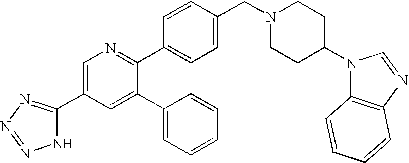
C1=C(C2=NN=NN2)C=C(C2=CC=CC=C2)C(C2=CC=C(CN3CCC(N4C5=C(N=C4)C=CC=C5)CC3)C=C2)=N1
